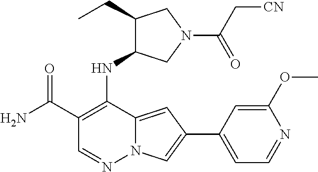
NC(C1=C(NC2C(CC)CN(C(=O)C[CN])C2)C2=CC(C3=CC=NC(OC)=C3)=CN2N=C1)=O
